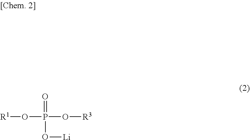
[R1]OP(O[R3])(=O)O[Li]
